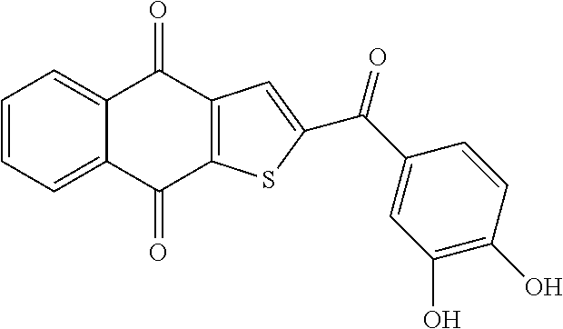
C1=CC=C2C(=C1)C(=O)C1=C(C2=O)SC(C(C2=CC(O)=C(O)C=C2)=O)=C1
